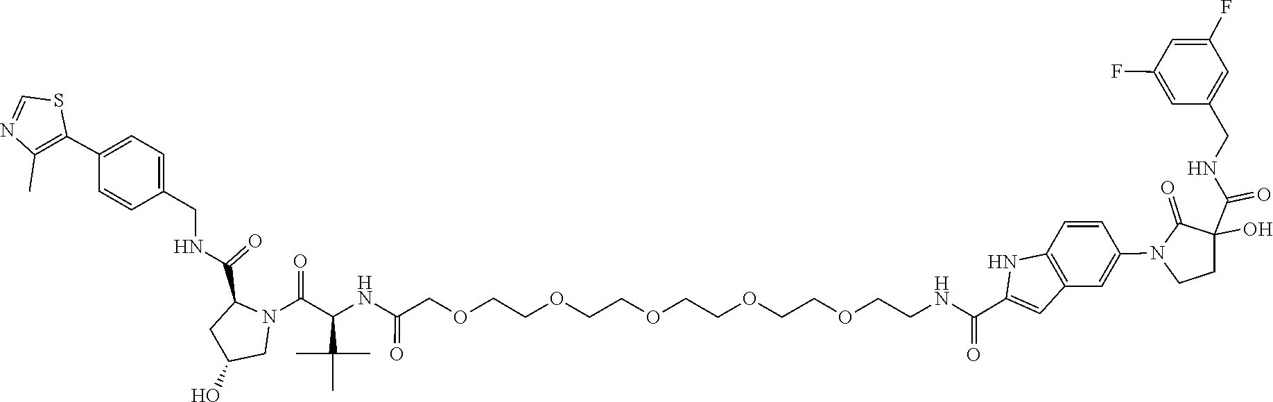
C1=C(F)C=C(CNC(C2(O)CCN(C3=CC4=C(C=C3)NC(C(NCCOCCOCCOCCOCCOCC(NC(C(C)(C)C)C(N3C(C(NCC5=CC=C(C6=C(C)N=CS6)C=C5)=O)CC(O)C3)=O)=O)=O)=C4)C2=O)=O)C=C1F
